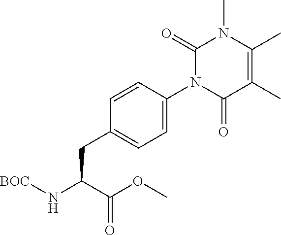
C1(C)=C(C)C(=O)N(C2=CC=C(CC(C(OC)=O)N[BOC])C=C2)C(=O)N1C
